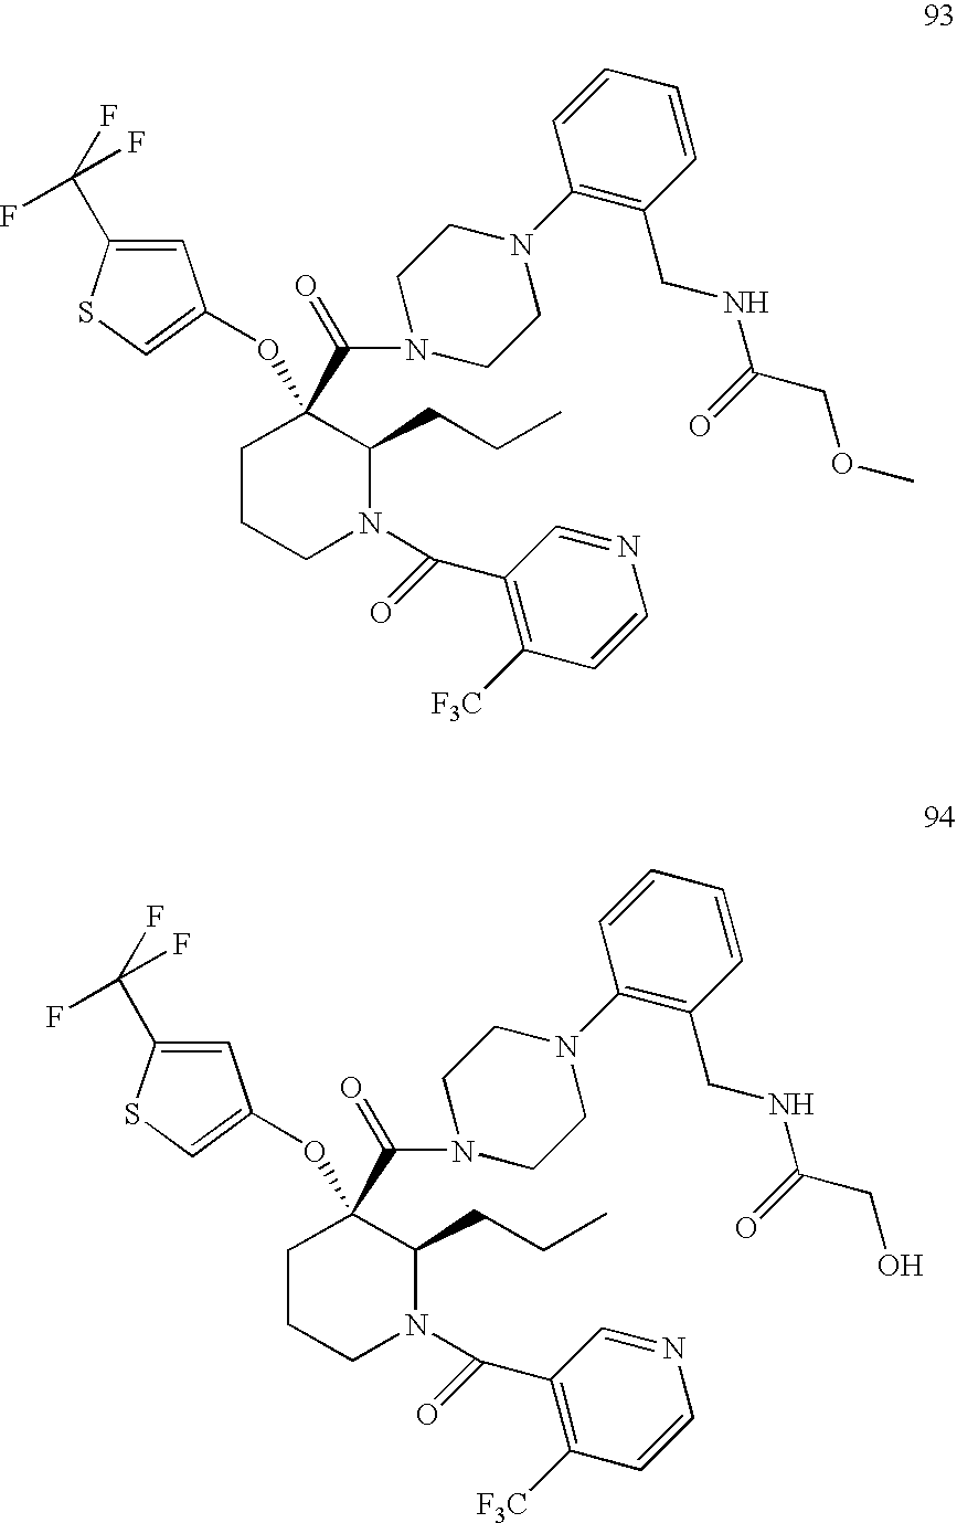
N1(C(C2=C([F3C])C=CN=C2)=O)C(CCC)C(OC2=CSC(C(F)(F)F)=C2)(C(=O)N2CCN(C3=C(CNC(COC)=O)C=CC=C3)CC2)CCC1.N1(C(C2=C([F3C])C=CN=C2)=O)C(CCC)C(OC2=CSC(C(F)(F)F)=C2)(C(=O)N2CCN(C3=C(CNC(CO)=O)C=CC=C3)CC2)CCC1
